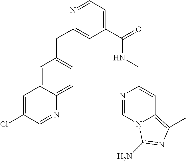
C1=NC(CC2=CC=C3C(=C2)C=C(Cl)C=N3)=CC(C(NCC2=CC3=C(C)N=C(N)N3C=N2)=O)=C1
